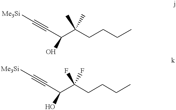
C(C(CCCC)(C)C)(C#C[Me3Si])O.C(C(CCCC)(F)F)(C#C[Me3Si])O
